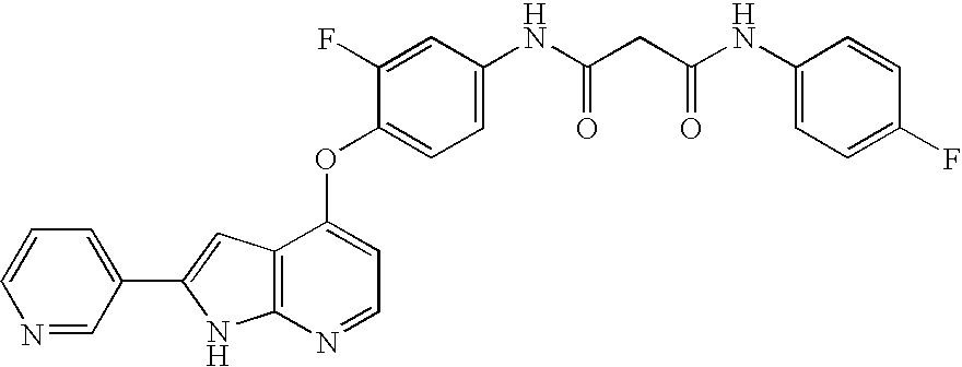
C1(C2=CC=CN=C2)=CC2=C(N1)N=CC=C2OC1=CC=C(NC(CC(NC2=CC=C(F)C=C2)=O)=O)C=C1F
